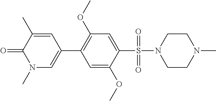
C1=C(OC)C(S(N2CCN(C)CC2)(=O)=O)=CC(OC)=C1C1=CN(C)C(=O)C(C)=C1
